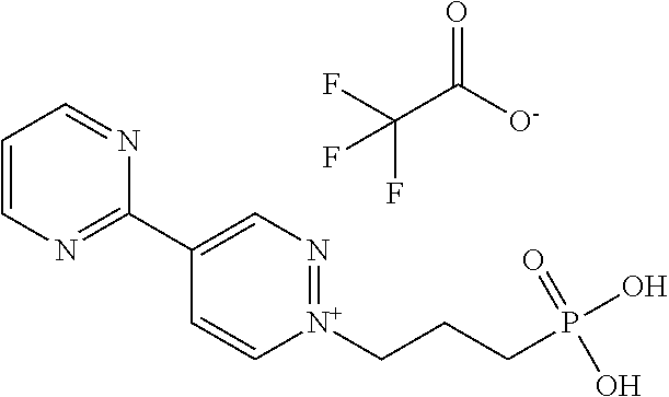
C1=CN=C(C2=CN=[N+](CCCP(O)(O)=O)C=C2)N=C1.O=C(C(F)(F)F)[O-]
